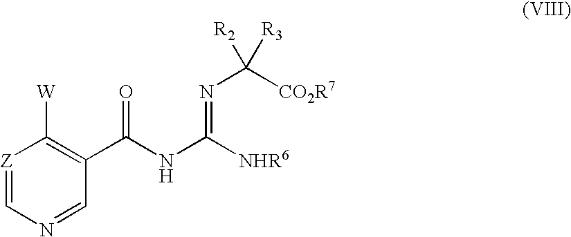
[Z]1=CN=CC(C(NC([NHR6])=NC([CO2R7])([R2])[R3])=O)=C1[W]
